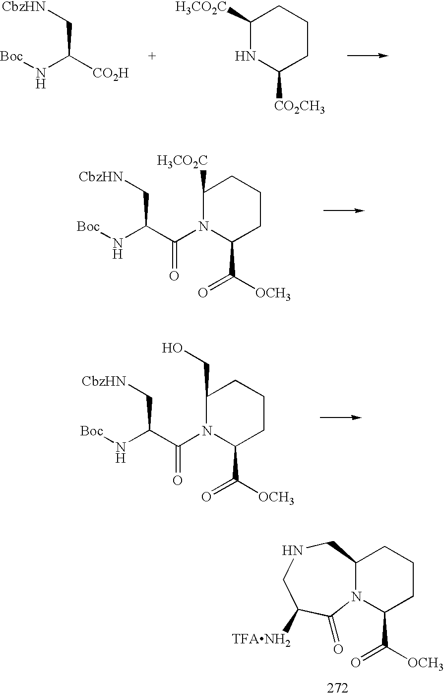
C(C(N[Boc])C(=O)N1C([H3CO2C])CCCC1C(=O)[OCH3])[CbzHN].N12C(CNCC([TFANH2])C1=O)CCCC2C(=O)[OCH3].C(C(N[Boc])C(=O)N1C(CO)CCCC1C(=O)[OCH3])[CbzHN].C(C(N[Boc])[CO2H])[CbzHN].C1([H3CO2C])NC([CO2CH3])CCC1
